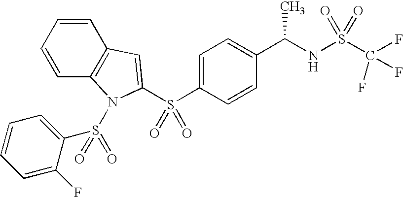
C1=C(S(C2=CC3=C(N2S(=O)(C2=CC=CC=C2F)=O)C=CC=C3)(=O)=O)C=CC(C(NS(C(F)(F)F)(=O)=O)C)=C1
